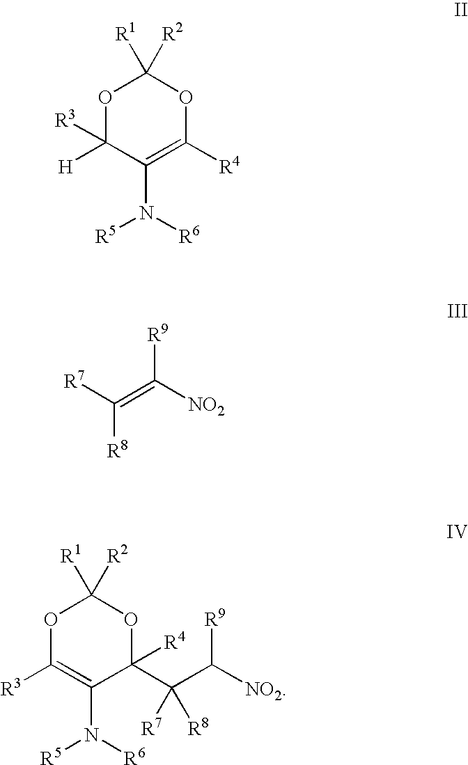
O1C([H])([R3])C(N([R6])[R5])=C([R4])OC1([R1])[R2].O1C([R3])=C(N([R6])[R5])C(C(C([NO2])[R9])([R7])[R8])([R4])OC1([R1])[R2].[R7]C(=C([NO2])[R9])[R8]
